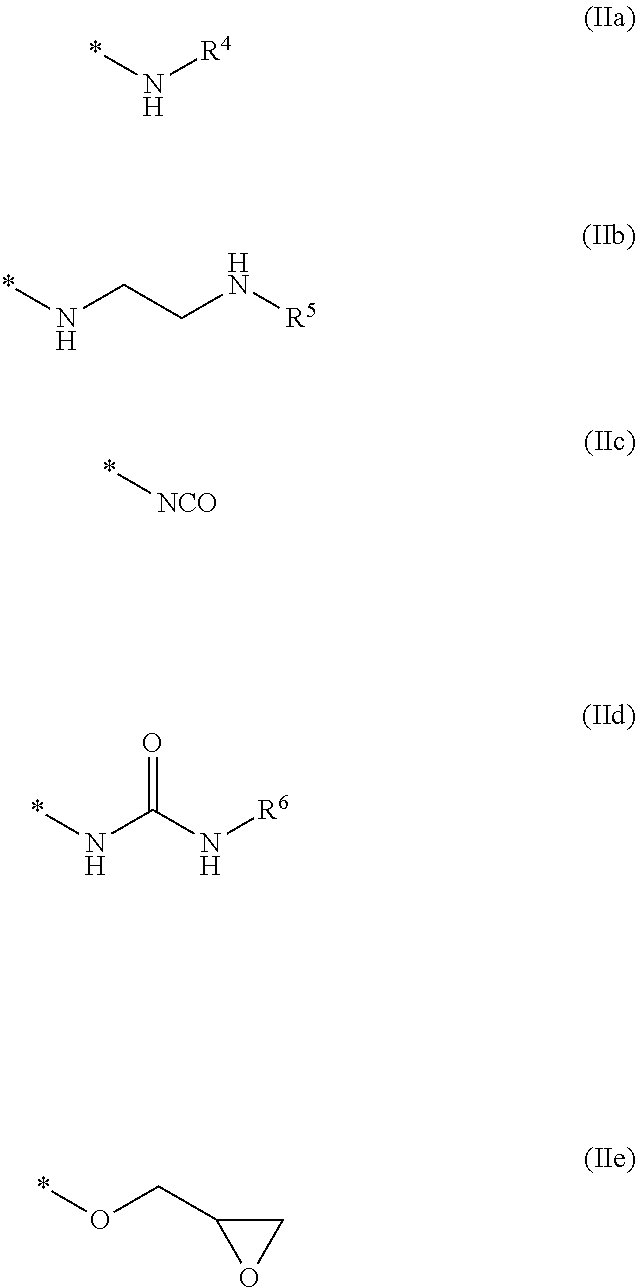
*N[R4].*NCCN[R5].*[NCO].*NC(N[R6])=O.*OCC1OC1
